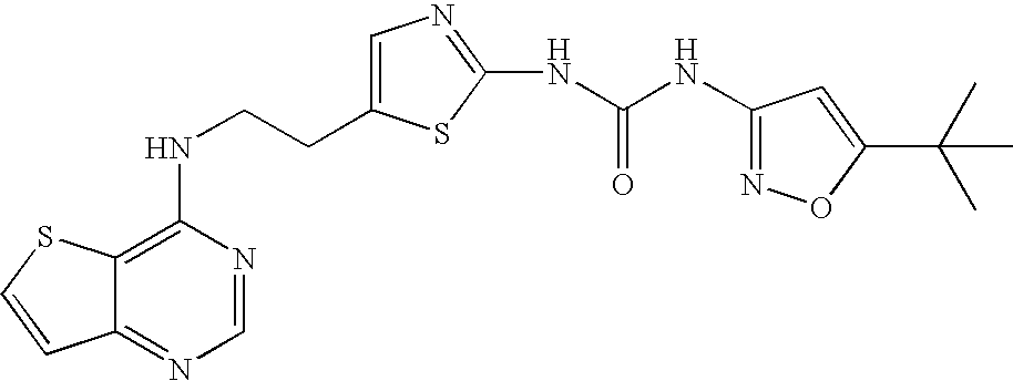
C(CNC1=C2C(=NC=N1)C=CS2)C1=CN=C(NC(=O)NC2=NOC(C(C)(C)C)=C2)S1
